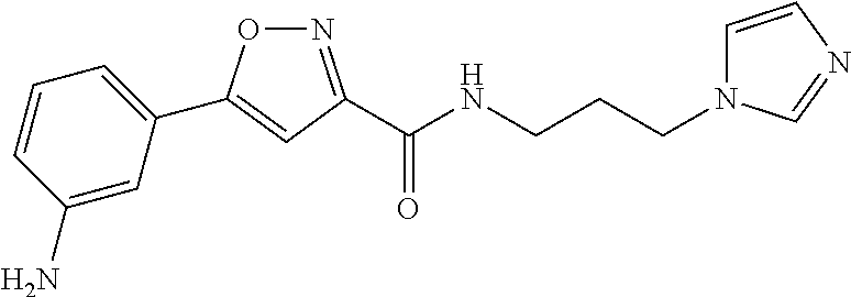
C1(C2=CC(C(NCCCN3C=CN=C3)=O)=NO2)=CC=CC(N)=C1
